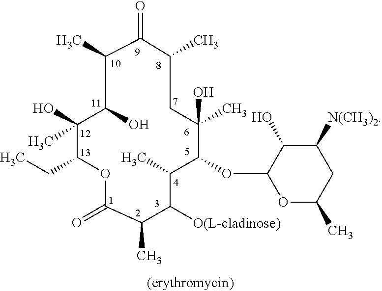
O1C(=O)C(C)C([O(L-cladinose)])C(C)C(OC2OC(C)CC([N(CH3)2])C2O)C(O)(C)CC(C)C(=O)C(C)C(O)C(O)(C)C1CC
